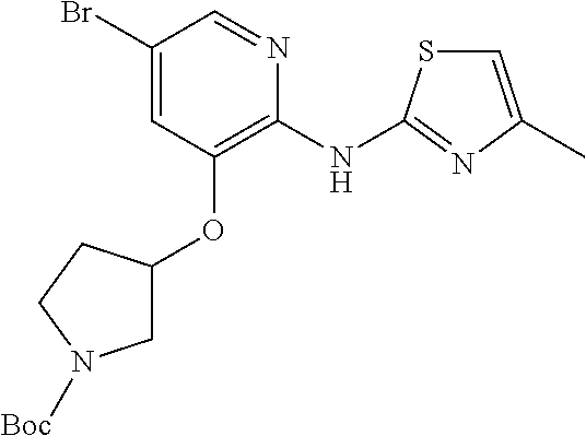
C1(Br)=CC(OC2CN([Boc])CC2)=C(NC2=NC(C)=CS2)N=C1
